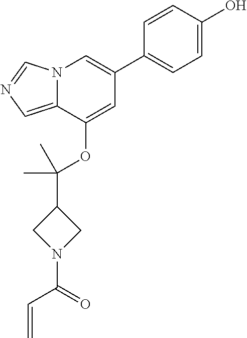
C1=CC(O)=CC=C1C1=CN2C(=CN=C2)C(OC(C2CN(C(=O)C=C)C2)(C)C)=C1
